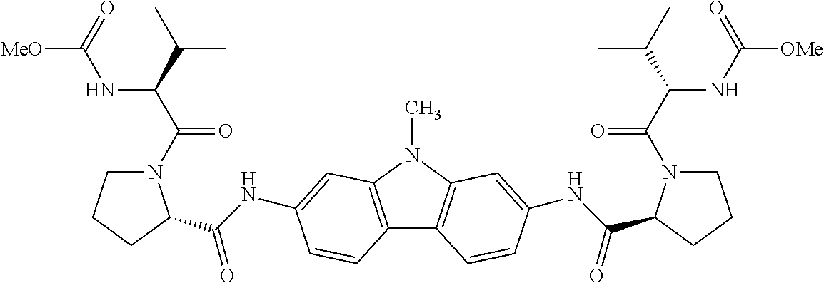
C12=C(N(C)C3=C1C=CC(NC(=O)C1N(C(C(C(C)C)NC([OMe])=O)=O)CCC1)=C3)C=C(NC(=O)C1N(C(C(C(C)C)NC([MeO])=O)=O)CCC1)C=C2
